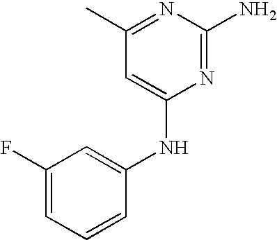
C1(F)=CC=CC(NC2=CC(C)=NC(N)=N2)=C1
